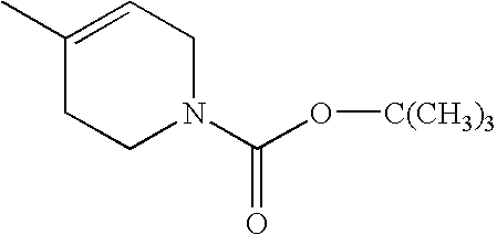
C1(C)=CCN(C(O[C(CH3)3])=O)CC1
